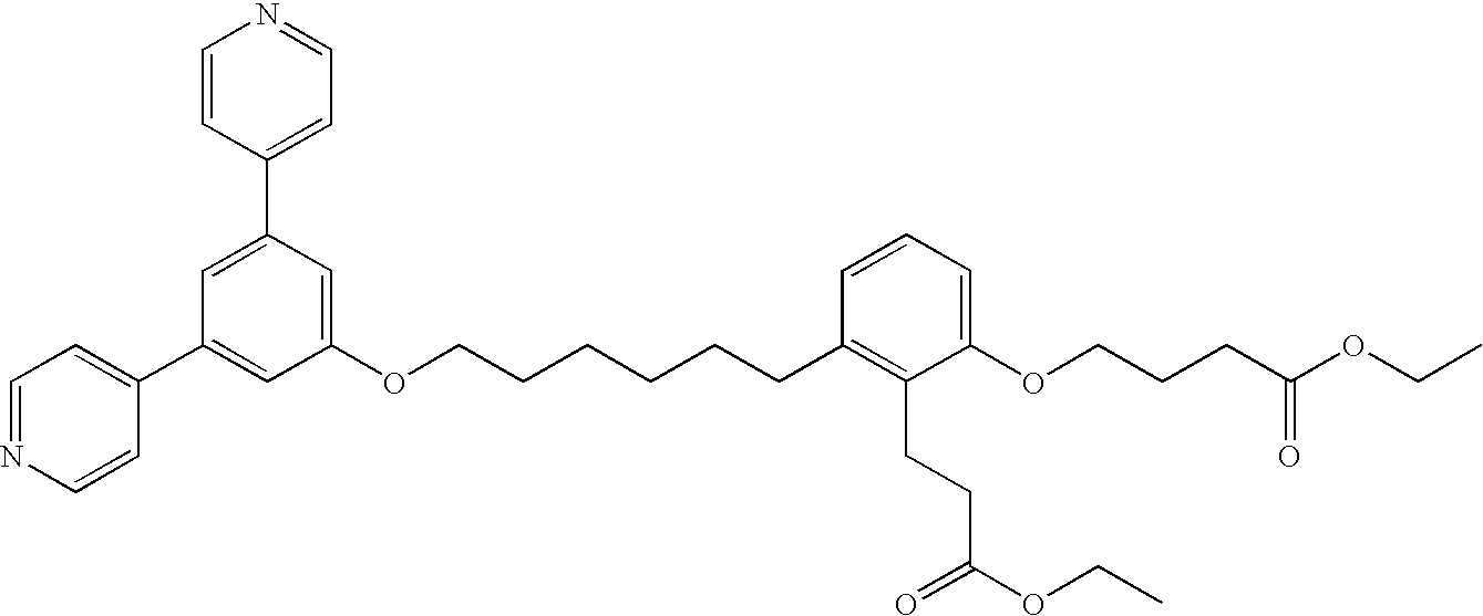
C1=C(C2=CC=NC=C2)C=C(OCCCCCCC2=C(CCC(OCC)=O)C(OCCCC(OCC)=O)=CC=C2)C=C1C1=CC=NC=C1
